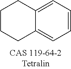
C1CCC2=CC=CC=C2C1
